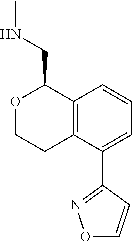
C12=C(C(C3=NOC=C3)=CC=C1)CCOC2CNC
